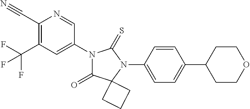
C1(C#N)=C(C(F)(F)F)C=C(N2C(=O)C3(N(C4=CC=C(C5CCOCC5)C=C4)C2=S)CCC3)C=N1
